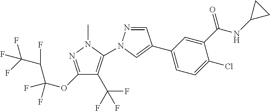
C1(C(F)(F)F)=C(N2N=CC(C3=CC=C(Cl)C(C(NC4CC4)=O)=C3)=C2)N(C)N=C1OC(C(C(F)(F)F)F)(F)F
